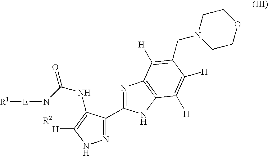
N1=C(C2=NC3=C(N2)C([H])=C([H])C(CN2CCOCC2)=C3[H])C(NC(N([E][R1])[R2])=O)=C([H])N1
